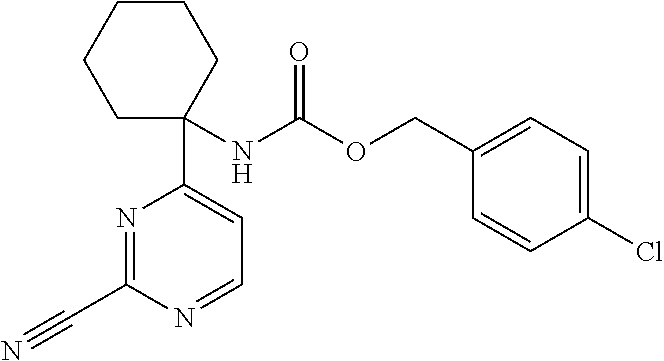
N(C(OCC1=CC=C(Cl)C=C1)=O)C1(C2=CC=NC(C#N)=N2)CCCCC1
